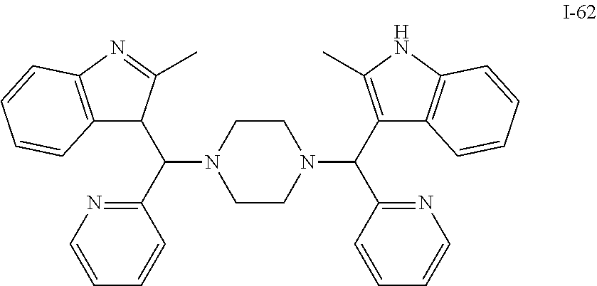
C1CN(C(C2=NC=CC=C2)C2C3=C(N=C2C)C=CC=C3)CCN1C(C1=C(C)NC2=C1C=CC=C2)C1=NC=CC=C1
